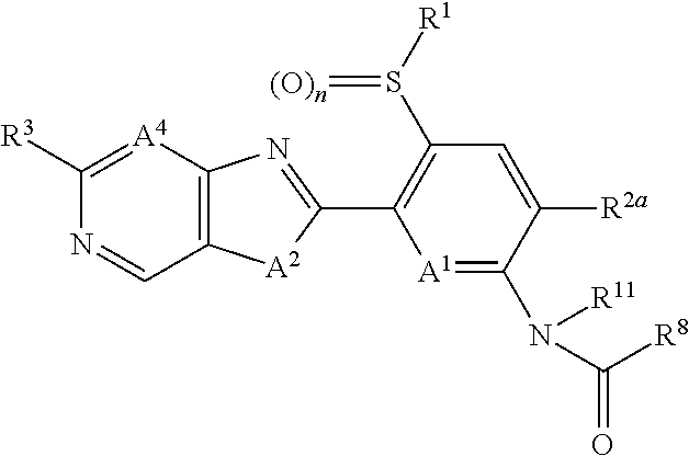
[A1]1=C(N([R11])C(=O)[R8])C([R2a])=CC(S([R1])=[(O)n])=C1C1=NC2=C([A2]1)C=NC([R3])=[A4]2
